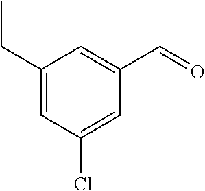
C1(CC)=CC(Cl)=CC(C=O)=C1
